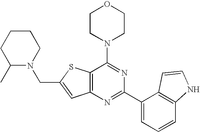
C12=C(N=C(C3=CC=CC4=C3C=CN4)N=C1N1CCOCC1)C=C(CN1CCCCC1C)S2
